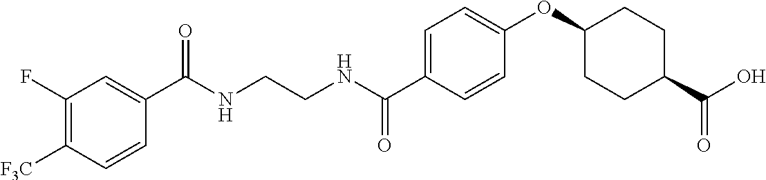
C1(C(NCCNC(C2=CC=C(OC3CCC(C(O)=O)CC3)C=C2)=O)=O)=CC(F)=C([F3C])C=C1
